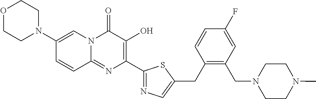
O1CCN(C2=CN3C(=NC(C4=NC=C(CC5=C(CN6CCN(C)CC6)C=C(F)C=C5)S4)=C(O)C3=O)C=C2)CC1
